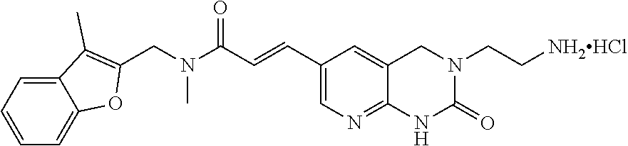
CN(C(C=CC1=CN=C2NC(=O)N(CC[NH2HCl])CC2=C1)=O)CC1=C(C)C2=CC=CC=C2O1
